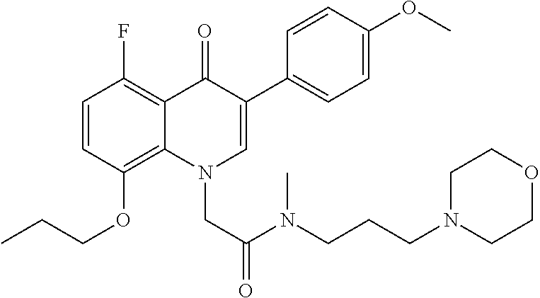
C1=CC(OCCC)=C2C(=C1F)C(=O)C(C1=CC=C(OC)C=C1)=CN2CC(N(CCCN1CCOCC1)C)=O
